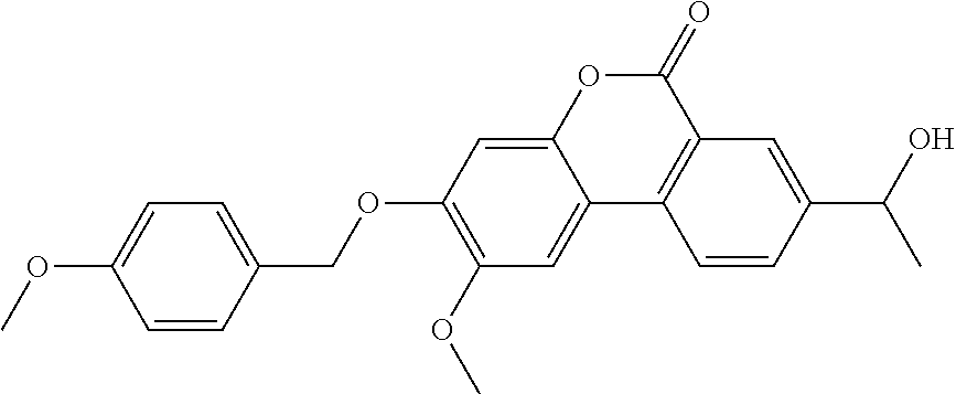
C12=CC(OCC3=CC=C(OC)C=C3)=C(OC)C=C1C1=C(C(=O)O2)C=C(C(O)C)C=C1
